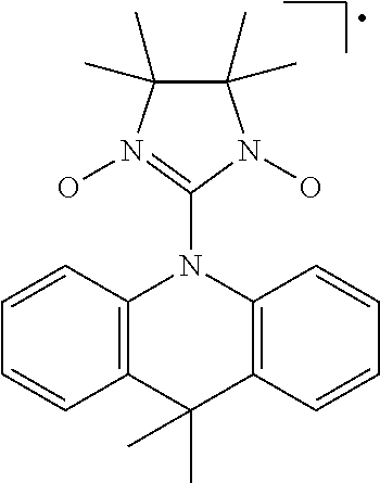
C1(C)(C)C(C)(C)N(O)=C(N2C3=C(C(C)(C)C4=C2C=CC=C4)C=CC=C3)N1O
